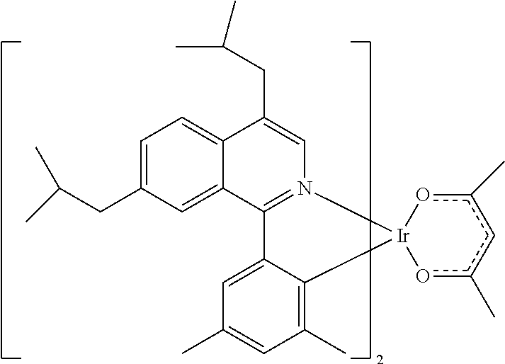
C12=N(C=C(CC(C)C)C3=CC=C(CC(C)C)C=C13)[Ir]1(C3=C(C)C=C(C)C=C23)oc(C)cc(C)o1
